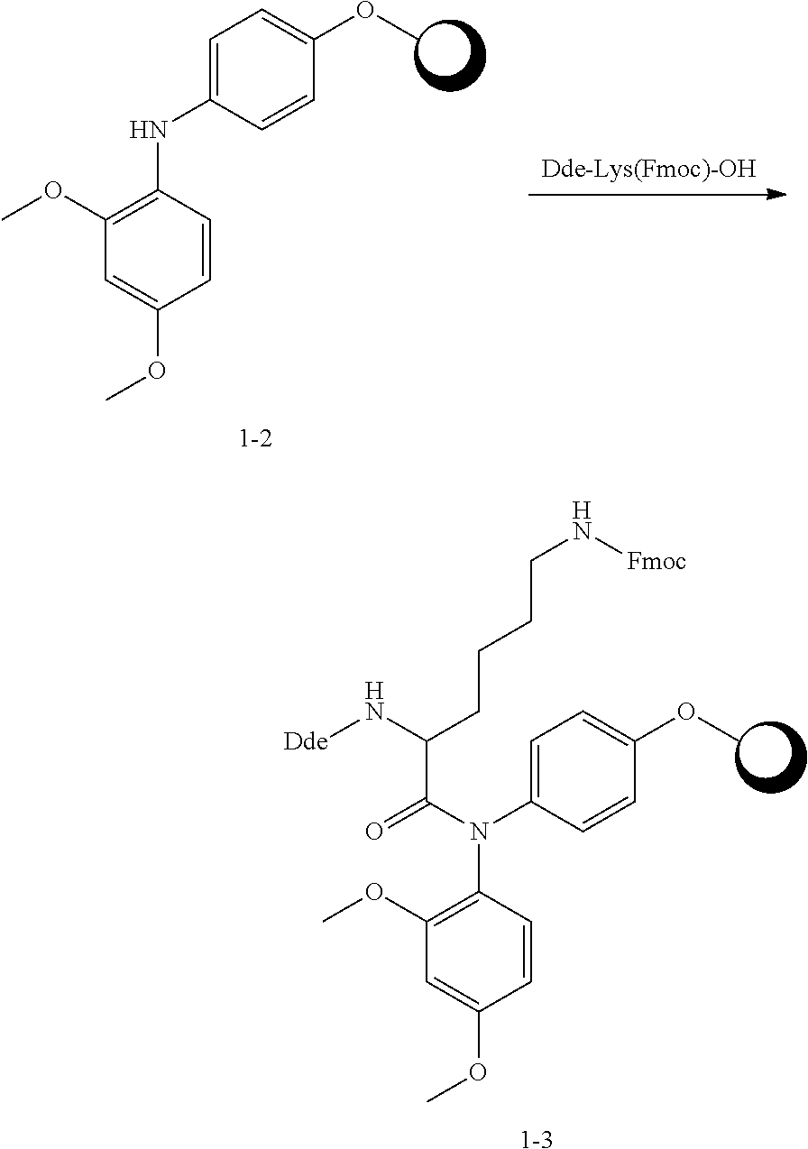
C1(NC2=CC=C(OC)C=C2)=C(OC)C=C(OC)C=C1.[1-2].C1(N(C2=CC=C(OC)C=C2)C(=O)C(N[Dde])CCCCN[Fmoc])=C(OC)C=C(OC)C=C1.[1-3]
